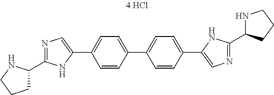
C1=C(C2=CN=C(C3CCCN3)N2)C=CC(C2=CC=C(C3=CN=C(C4NCCC4)N3)C=C2)=C1
